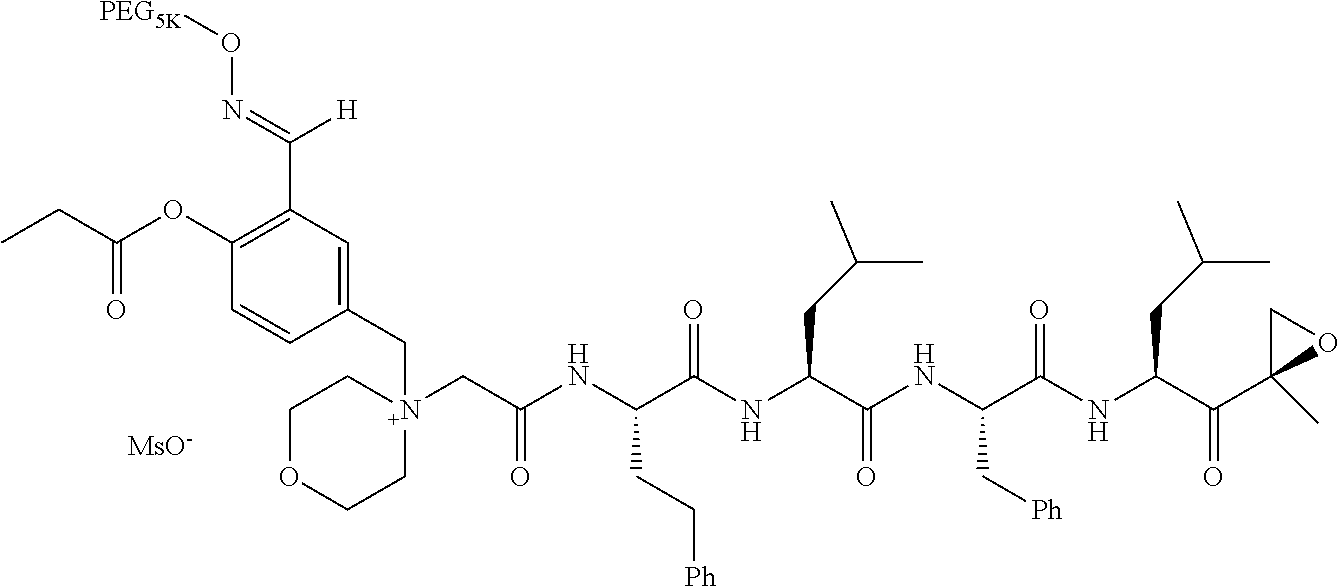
C(C1=C(OC(CC)=O)C=CC(C[N+]2(CC(NC(C(NC(C(NC(C(NC(C(C3(C)OC3)=O)CC(C)C)=O)C[Ph])=O)CC(C)C)=O)CC[Ph])=O)CCOCC2)=C1)([H])=NO[PEG5K].[MsO-]
